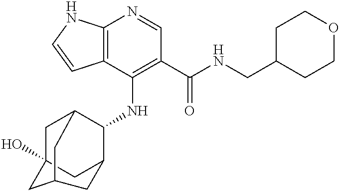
C12=C(C(NC3C4CC5(O)CC3CC(C5)C4)=C(C(NCC3CCOCC3)=O)C=N1)C=CN2
